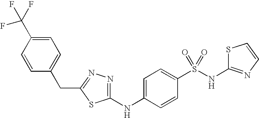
N1=C(NC2=CC=C(S(NC3=NC=CS3)(=O)=O)C=C2)SC(CC2=CC=C(C(F)(F)F)C=C2)=N1
